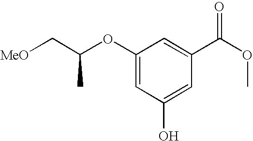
O(C1=CC(O)=CC(C(OC)=O)=C1)C(C[MeO])C
